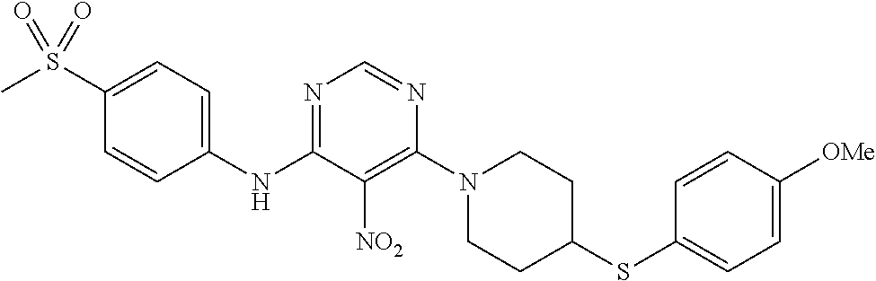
N1=C(NC2=CC=C(S(C)(=O)=O)C=C2)C([NO2])=C(N2CCC(SC3=CC=C([OMe])C=C3)CC2)N=C1
